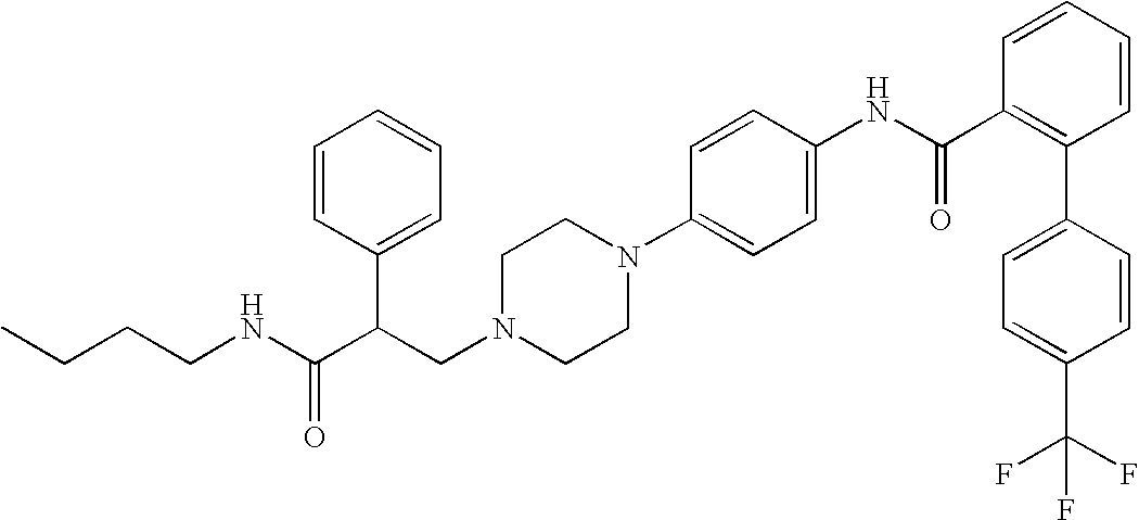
N(C(C(CN1CCN(C2=CC=C(NC(C3=C(C4=CC=C(C(F)(F)F)C=C4)C=CC=C3)=O)C=C2)CC1)C1=CC=CC=C1)=O)CCCC
